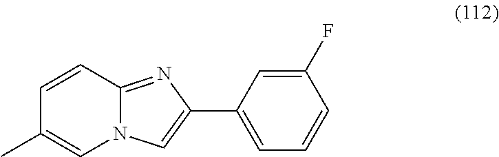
C1(C2=CN3C(=N2)C=CC(C)=C3)=CC=CC(F)=C1
